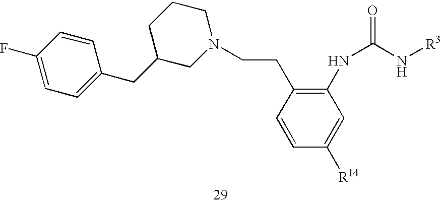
C1C(CC2=CC=C(F)C=C2)CN(CCC2=C(NC(N[R3])=O)C=C([R14])C=C2)CC1
